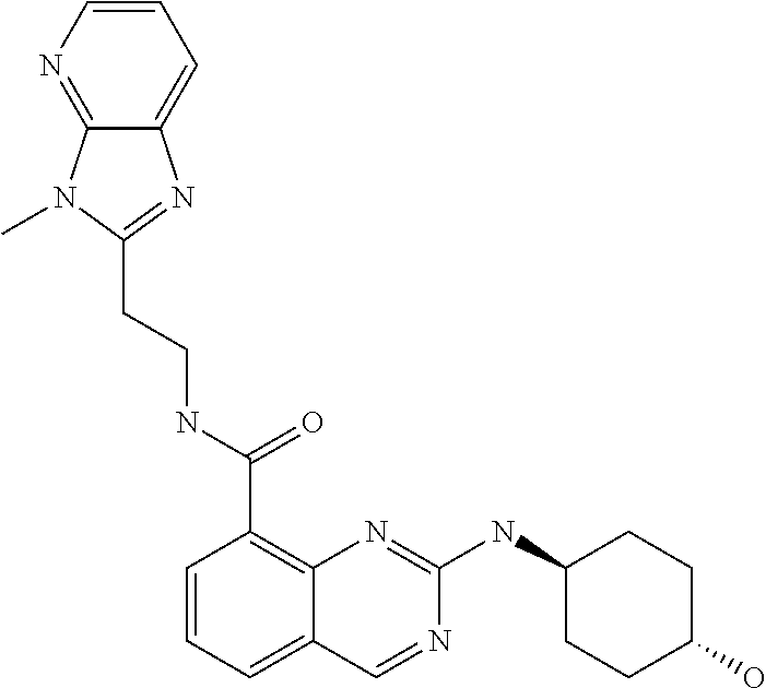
C1=CC=C2C(=C1C(NCCC1=NC3=CC=CN=C3N1C)=O)N=C(NC1CCC(O)CC1)N=C2
